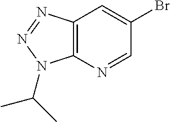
C12=C(N=CC(Br)=C1)N(C(C)C)N=N2
